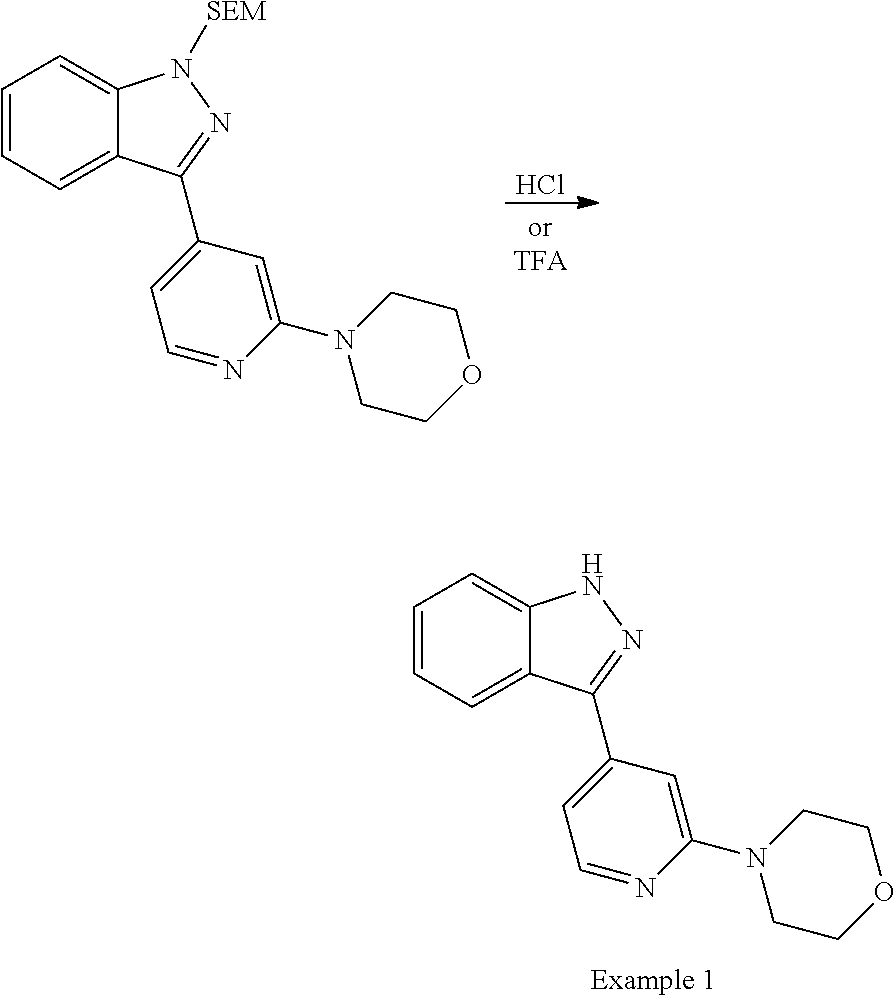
C1=CC=C2C(=C1)NN=C2C1=CC=NC(N2CCOCC2)=C1.Cl.C1=CC=C2C(=C1)N([SEM])N=C2C1=CC=NC(N2CCOCC2)=C1
